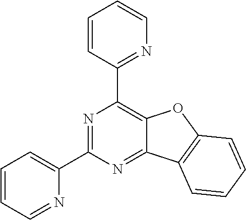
C1=CC=NC(C2=NC(C3=NC=CC=C3)=C3C(=N2)C2=C(O3)C=CC=C2)=C1
